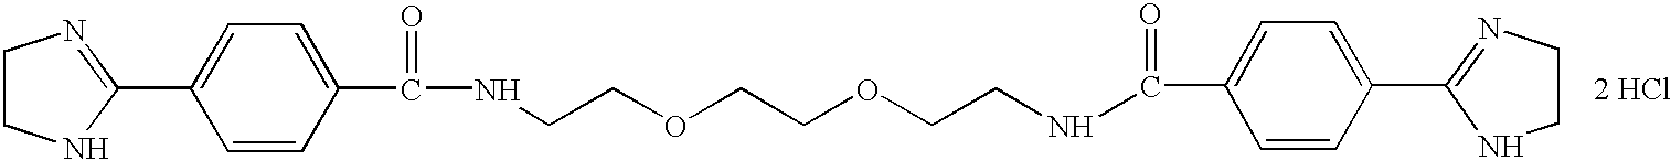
C1=CC(C(=O)NCCOCCOCCNC(=O)C2=CC=C(C3=NCCN3)C=C2)=CC=C1C1=NCCN1.[2 HCl]
